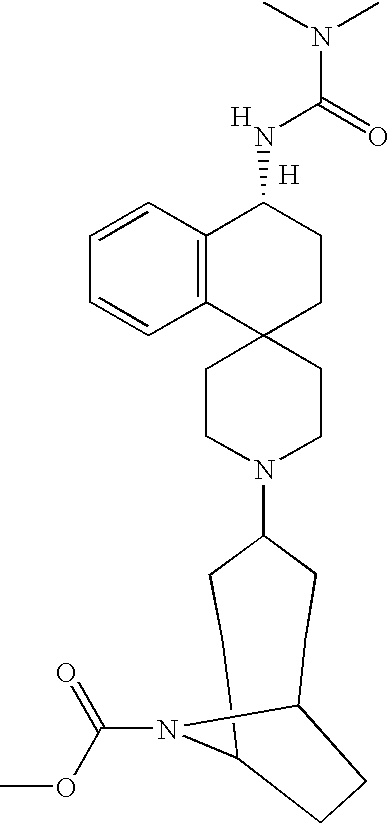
C1(N2CCC3(CC2)CCC(NC(N(C)C)=O)C2=C3C=CC=C2)CCC2N(C(OC)=O)C(CC1)CC2.[H].[H]
